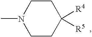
CN1CCC([R4])([R5])CC1
